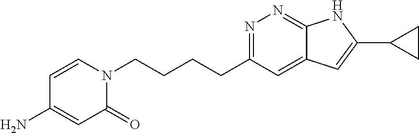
C(CCN1C=CC(N)=CC1=O)CC1=NN=C2C(=C1)C=C(C1CC1)N2
